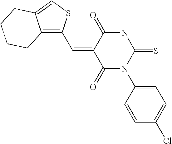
O=C1C(=CC2=C3C(=CS2)CCCC3)C(=O)N(C2=CC=C(Cl)C=C2)C(=S)N1
